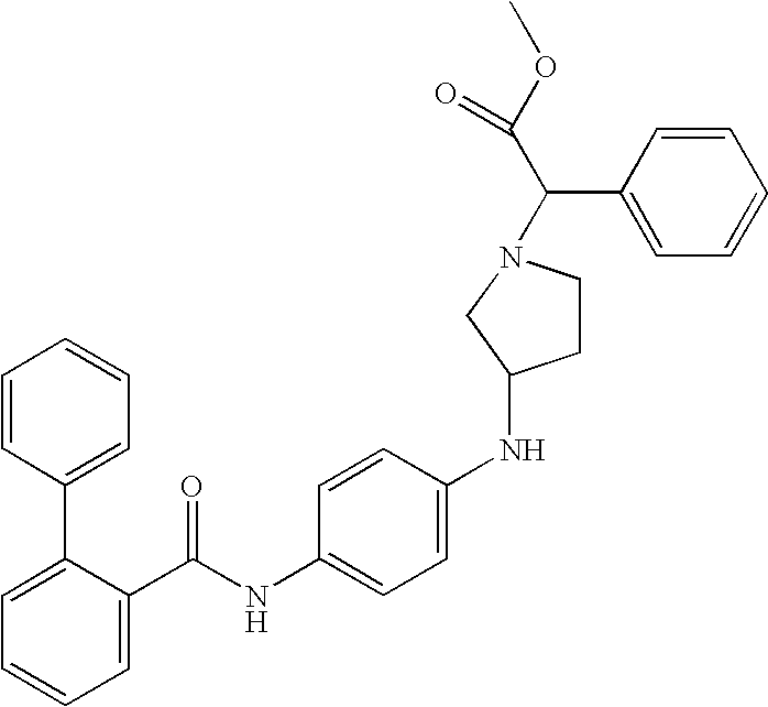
C1=C(C(NC2=CC=C(NC3CCN(C(C(OC)=O)C4=CC=CC=C4)C3)C=C2)=O)C(C2=CC=CC=C2)=CC=C1
